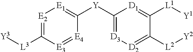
[E2]1=C([L3][Y3])[E3]=[E4]C([Y]C2=[D3][D2]=C([L2][Y2])C([L1][Y1])=[D1]2)=[E1]1
